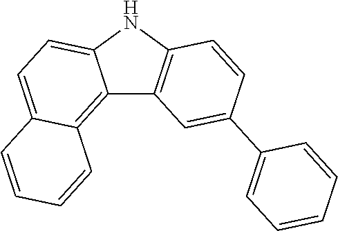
C12=C3C(=CC=C1NC1=C2C=C(C2=CC=CC=C2)C=C1)C=CC=C3
